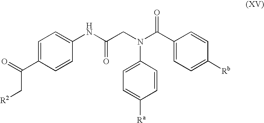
C1=CC(NC(CN(C(C2=CC=C([Rb])C=C2)=O)C2=CC=C([Ra])C=C2)=O)=CC=C1C(C[R2])=O
